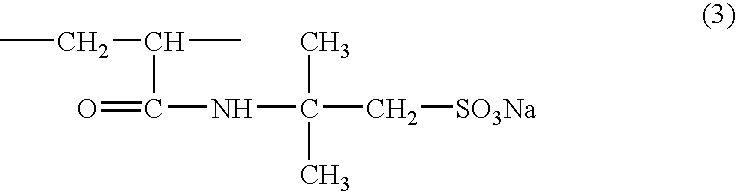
CCC(C)C(NC(C[SO3Na])(C)C)=O
